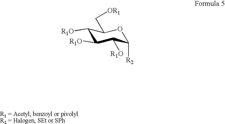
C1([R1O])C([R1O])C([R1O])C([R2])OC1C[OR1]
